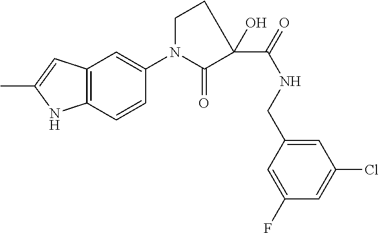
C(NCC1=CC(Cl)=CC(F)=C1)(=O)C1(O)C(=O)N(C2=CC3=C(C=C2)NC(C)=C3)CC1
